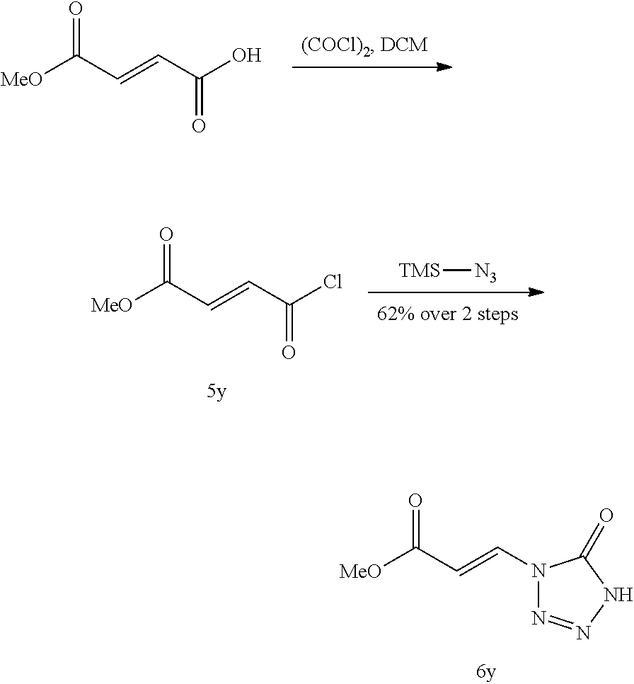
N1(C=CC([MeO])=O)N=NNC1=O.[MeO]C(C=CC(O)=O)=O.[TMS][N3].[MeO]C(C=CC(Cl)=O)=O
